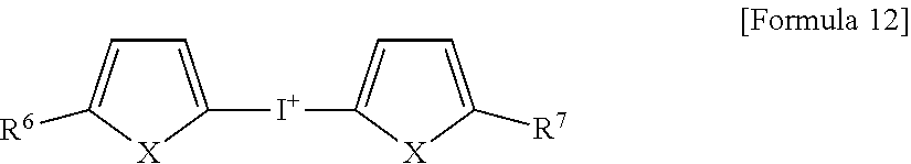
C1=C([I+]C2=CC=C([R7])[X]2)[X]C([R6])=C1
